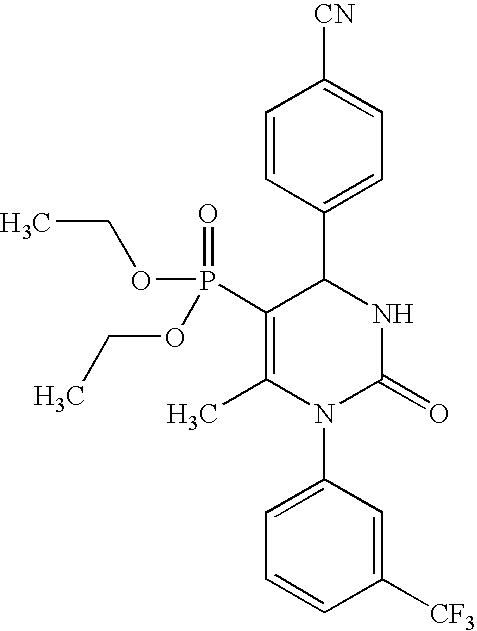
P(C1=C(C)N(C2=CC=CC([CF3])=C2)C(=O)NC1C1=CC=C([CN])C=C1)(OCC)(OCC)=O
